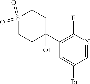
S1(=O)(=O)CCC(O)(C2=C(F)N=CC(Br)=C2)CC1
